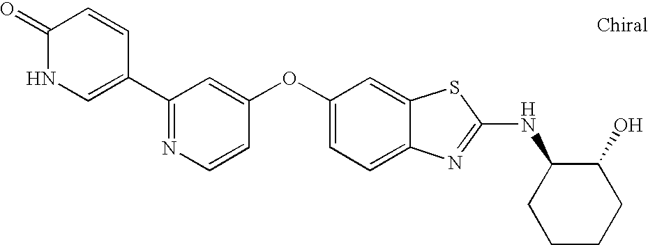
N1=C(C2=CNC(=O)C=C2)C=C(OC2=CC=C3C(=C2)SC(NC2CCCCC2O)=N3)C=C1
